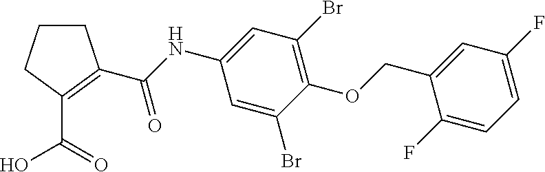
C1CCC(C(O)=O)=C1C(NC1=CC(Br)=C(OCC2=CC(F)=CC=C2F)C(Br)=C1)=O
